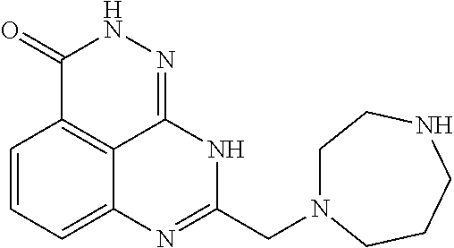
C1=CC=C2C3=C1C(=O)NN=C3NC(CN1CCNCCC1)=N2
